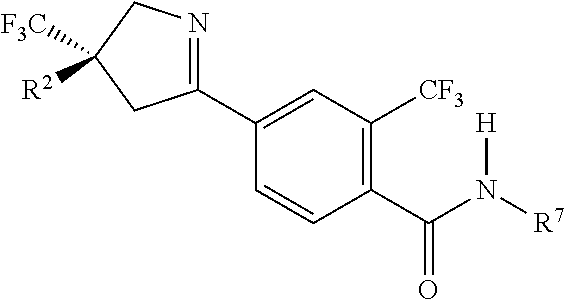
C1(C(N([R7])[H])=O)=C([CF3])C=C(C2=NCC([F3C])([R2])C2)C=C1
